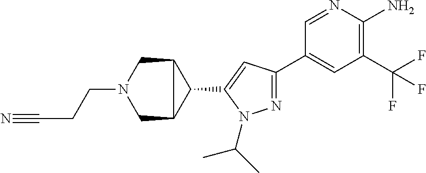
N1=C(C2=CC(C(F)(F)F)=C(N)N=C2)C=C(C2C3CN(CCC#N)CC32)N1C(C)C
